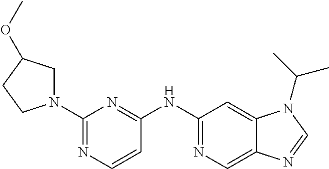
C1(N2CC(OC)CC2)=NC=CC(NC2=NC=C3C(=C2)N(C(C)C)C=N3)=N1
